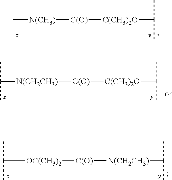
C(C)(C)[N(CH3)][C(O)][C(CH3)2O]C(C)C.[C(O)]([C(CH3)2O]C(C)C)[N(CH2CH3)]C(C)C.[C(O)]([N(CH2CH3)]C(C)C)[OC(CH3)2]C(C)C
